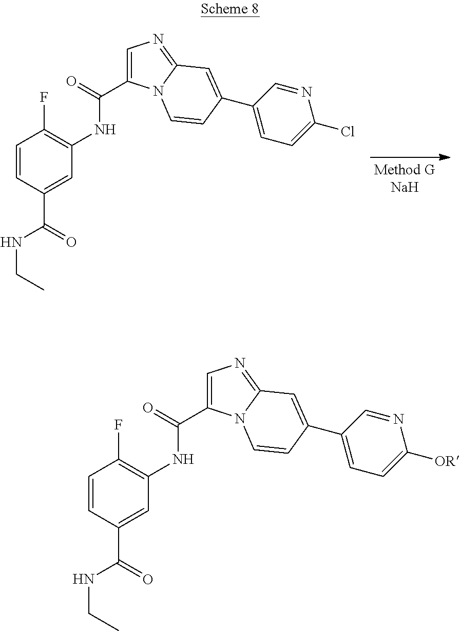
C1=CC(C(NCC)=O)=CC(NC(C2=CN=C3N2C=CC(C2=CC=C(Cl)N=C2)=C3)=O)=C1F.C1=CC(C(NCC)=O)=CC(NC(C2=CN=C3N2C=CC(C2=CC=C([OR])N=C2)=C3)=O)=C1F
